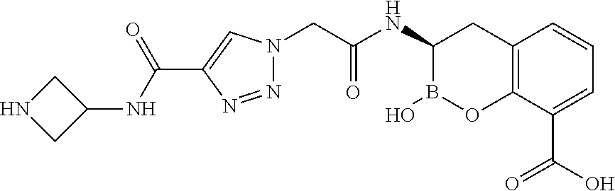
C12=C(C(C(=O)O)=CC=C1)OB(O)C(NC(=O)CN1N=NC(C(=O)NC3CNC3)=C1)C2
